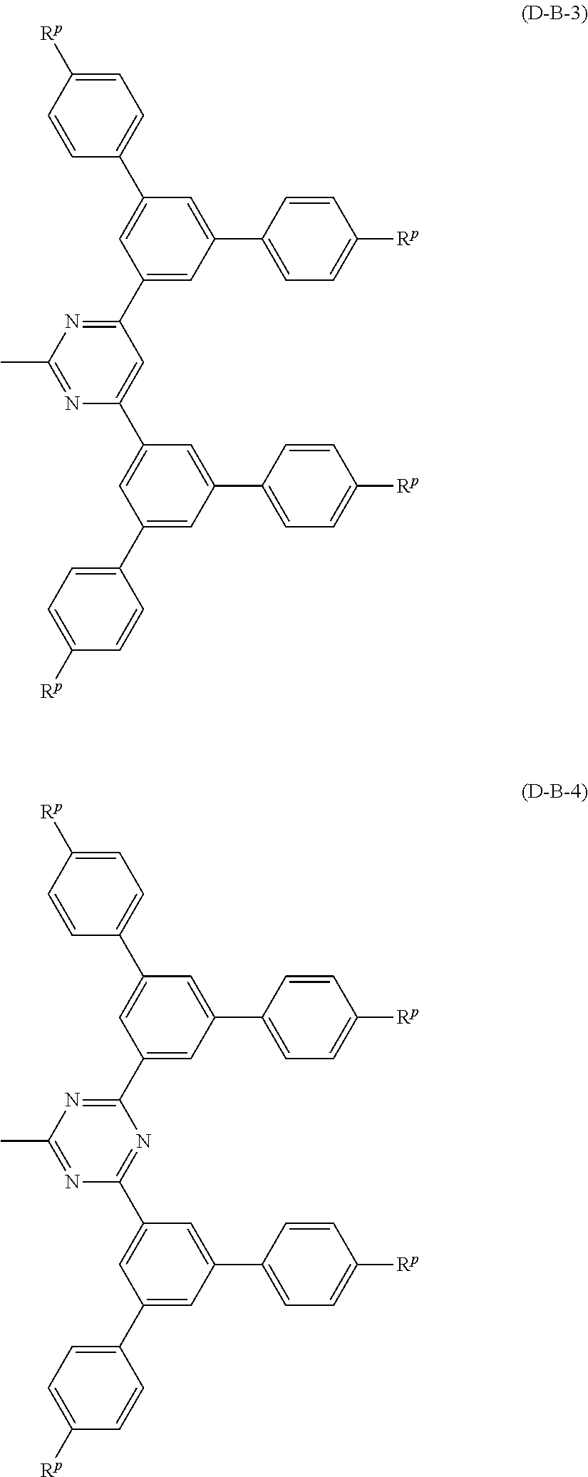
C1=C([Rp])C=CC(C2=CC(C3=NC(C)=NC(C4=CC(C5=CC=C([Rp])C=C5)=CC(C5=CC=C([Rp])C=C5)=C4)=C3)=CC(C3=CC=C([Rp])C=C3)=C2)=C1.C1=C([Rp])C=CC(C2=CC(C3=NC(C)=NC(C4=CC(C5=CC=C([Rp])C=C5)=CC(C5=CC=C([Rp])C=C5)=C4)=N3)=CC(C3=CC=C([Rp])C=C3)=C2)=C1
